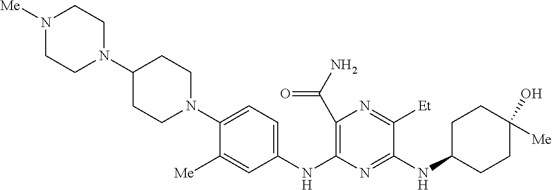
C1(C(N)=O)=C(NC2=CC=C(N3CCC(N4CCN([Me])CC4)CC3)C([Me])=C2)N=C(NC2CCC([Me])(O)CC2)C([Et])=N1
